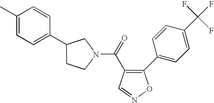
C1(C2=CC=C(C(F)(F)F)C=C2)=C(C(=O)N2CC(C3=CC=C(C)C=C3)CC2)C=NO1
